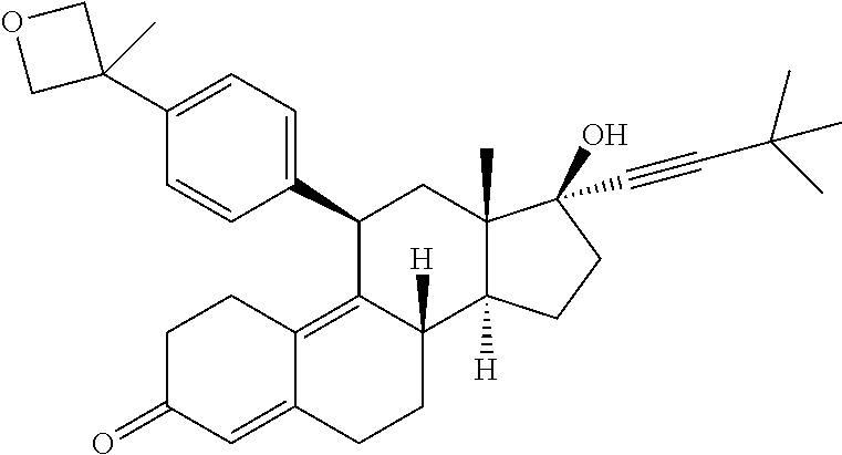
C1(C2=CC=C(C3C4=C5C(=CC(=O)CC5)CCC4([H])C4([H])C(C)(C3)C(O)(C#CC(C)(C)C)CC4)C=C2)(C)COC1
